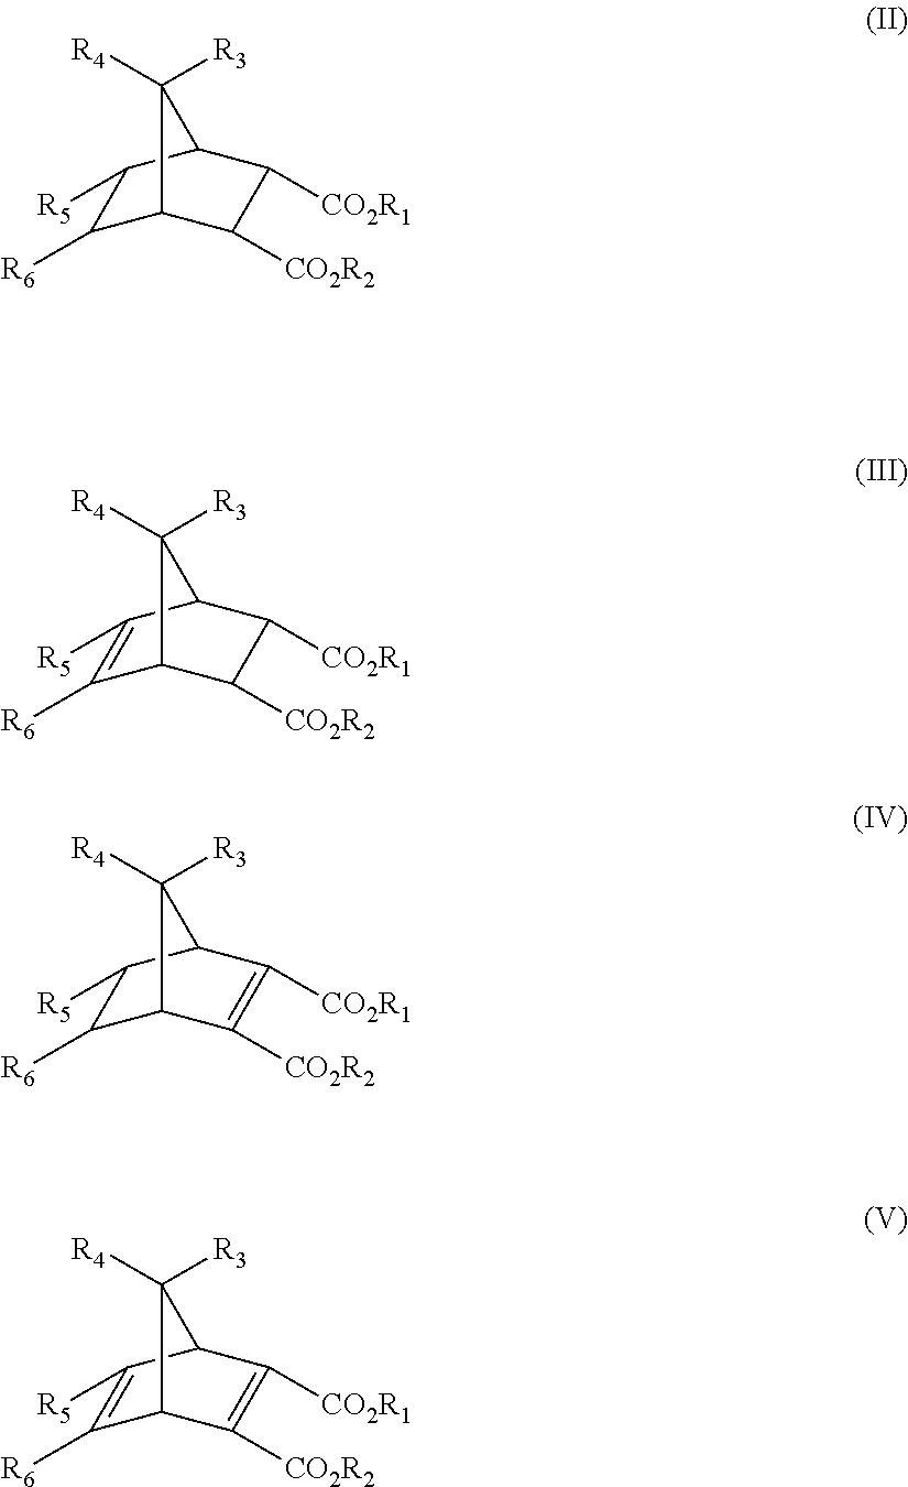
C1([R6])C2C([CO2R2])C([CO2R1])C(C1[R5])C2([R4])[R3].C1([R6])=C([R5])C2C([CO2R1])C([CO2R2])C1C2([R4])[R3].C1([R6])C2C([CO2R2])=C([CO2R1])C(C1[R5])C2([R4])[R3].C1([R6])=C([R5])C2C([CO2R1])=C([CO2R2])C1C2([R4])[R3]
